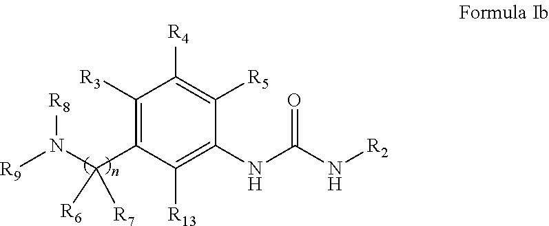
C1([R3])=C(C(N([R9])[R8])([R7])[R6])C([R13])=C(NC(N[R2])=O)C([R5])=C1[R4]
